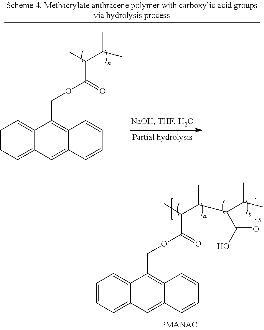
C1=CC=C2C(=C1)C(COC(C(C(C)C(C(O)=O)C(C)C)C)=O)=C1C(=C2)C=CC=C1.C1=CC=C2C(=C1)C(COC(C(C(C)C)C)=O)=C1C(=C2)C=CC=C1
